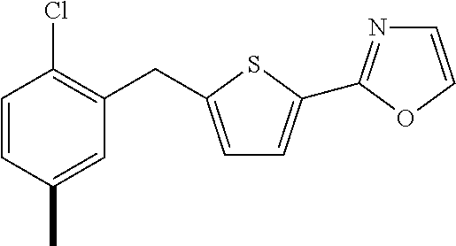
C1=CC(C)=CC(CC2=CC=C(C3=NC=CO3)S2)=C1Cl
